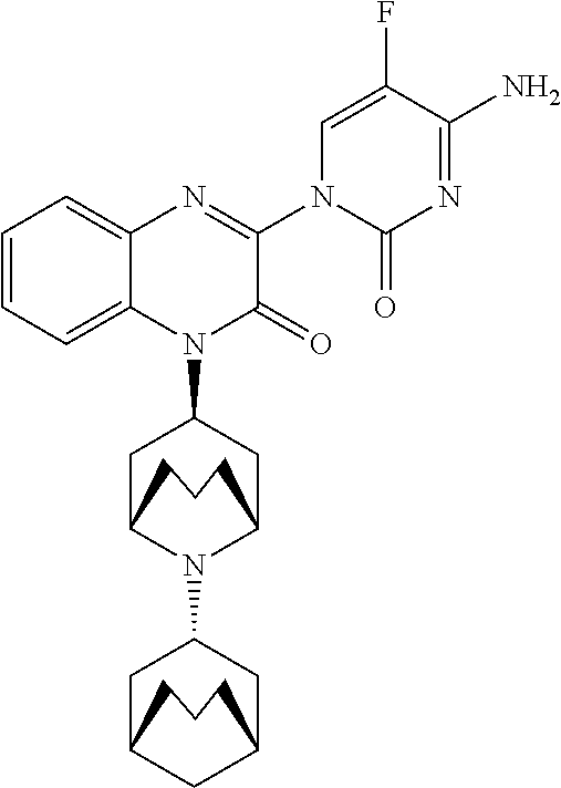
C1C2N(C3CC4CC(C3)CCC4)C(CC1N1C(=O)C(N3C(=O)N=C(N)C(F)=C3)=NC3=CC=CC=C13)CCC2
